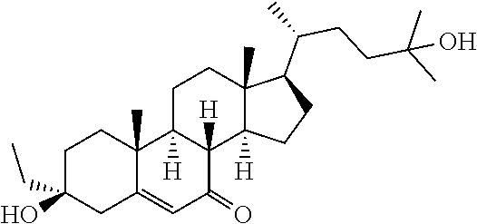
C1(CC)(O)CCC2(C)C3([H])CCC4(C)C(C(CCC(C)(O)C)C)CCC4([H])C3([H])C(=O)C=C2C1
